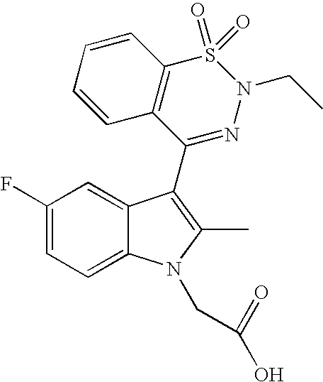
C1(F)=CC=C2C(=C1)C(C1=NN(CC)S(=O)(=O)C3=C1C=CC=C3)=C(C)N2CC(=O)O
